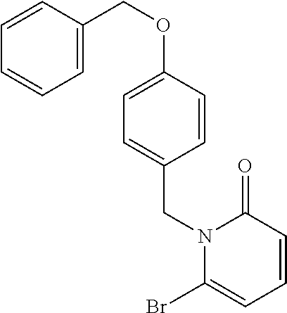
C1=C(COC2=CC=C(CN3C(Br)=CC=CC3=O)C=C2)C=CC=C1
